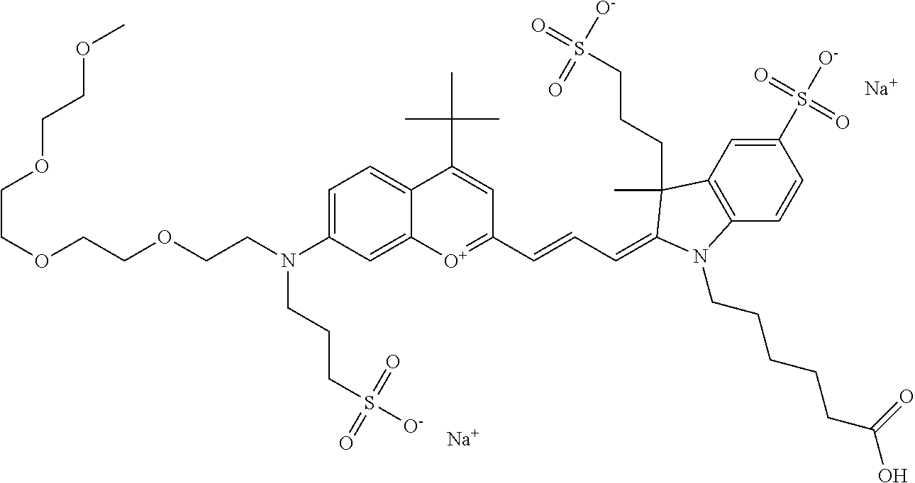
[Na].[Na].C1(S([O-])(=O)=O)=CC2=C(C=C1)N(CCCCCC(O)=O)C(=CC=CC1=[O+]C3=CC(N(CCOCCOCCOCCOC)CCCS([O-])(=O)=O)=CC=C3C(C(C)(C)C)=C1)C2(C)CCCS(=O)([O-])=O
